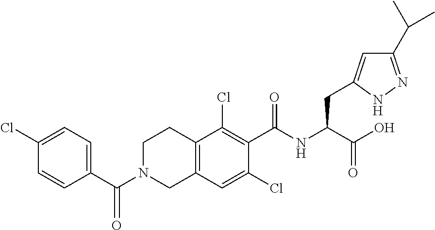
C12=C(C(Cl)=C(C(NC(CC3=CC(C(C)C)=NN3)C(=O)O)=O)C(Cl)=C1)CCN(C(C1=CC=C(Cl)C=C1)=O)C2
